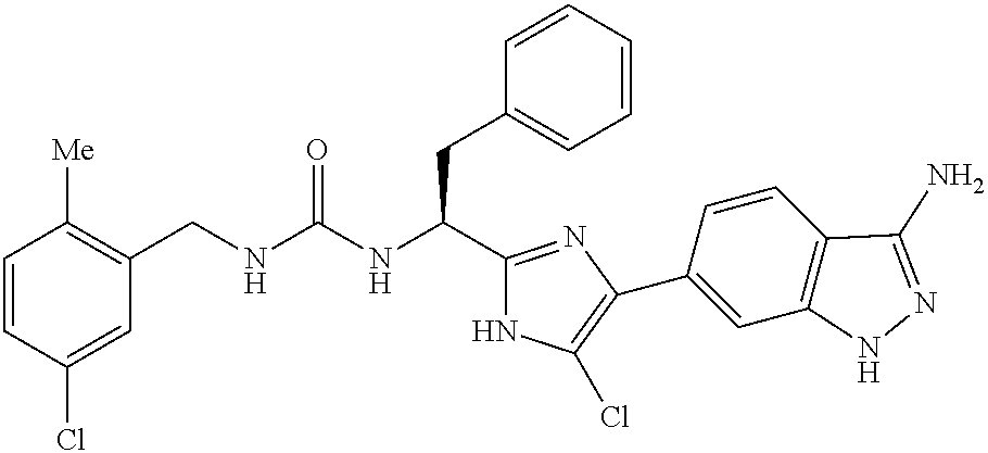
C1=CC(Cl)=CC(CNC(NC(C2=NC(C3=CC4=C(C=C3)C(N)=NN4)=C(Cl)N2)CC2=CC=CC=C2)=O)=C1[Me]
